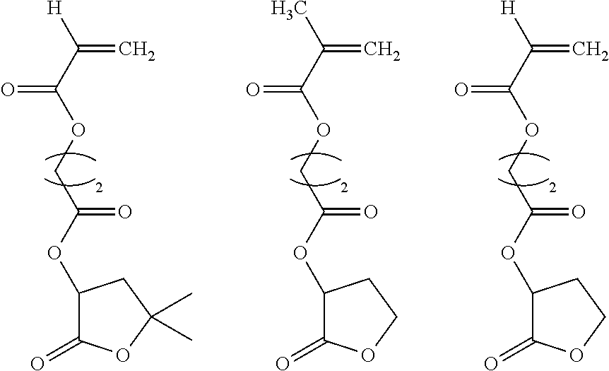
[H]C(C(OCC(OC1C(=O)OC(C)(C)C1)=O)=O)=C.CC(C(OCC(OC1C(=O)OCC1)=O)=O)=C.[H]C(C(OCC(OC1C(=O)OCC1)=O)=O)=C
